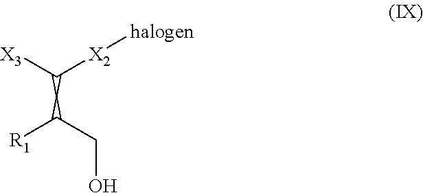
C([X2][halogen])[X3].C(CO)[R1]
